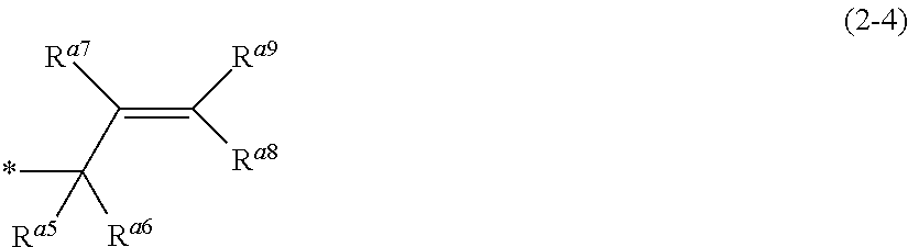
C(=C([Ra9])[Ra8])([Ra7])C(*)([Ra6])[Ra5]
